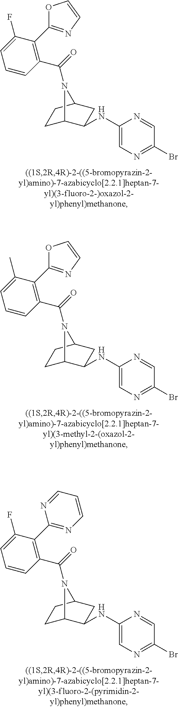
C(=O)(N1C2CCC1CC2NC1=CN=C(Br)C=N1)C1=C(C2=NC=CO2)C(F)=CC=C1.C(=O)(N1C2CCC1CC2NC1=CN=C(Br)C=N1)C1=C(C2=NC=CO2)C(C)=CC=C1.C(=O)(N1C2CCC1CC2NC1=CN=C(Br)C=N1)C1=C(C2=NC=CC=N2)C(F)=CC=C1
